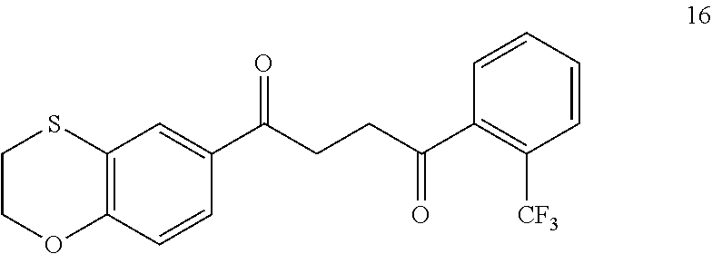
C1(C(CCC(C2=C([CF3])C=CC=C2)=O)=O)=CC2=C(C=C1)OCCS2
